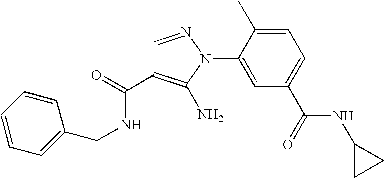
C1=C(C)C(N2N=CC(C(NCC3=CC=CC=C3)=O)=C2N)=CC(C(=O)NC2CC2)=C1
